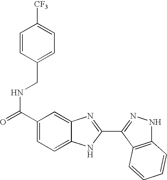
C1(C(=O)NCC2=CC=C([CF3])C=C2)=CC=C2C(=C1)N=C(C1=NNC3=C1C=CC=C3)N2
